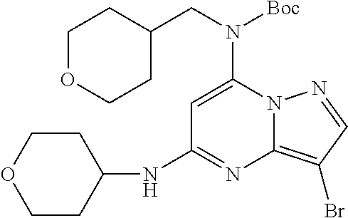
C1=C(N(CC2CCOCC2)[Boc])N2C(=C(Br)C=N2)N=C1NC1CCOCC1
